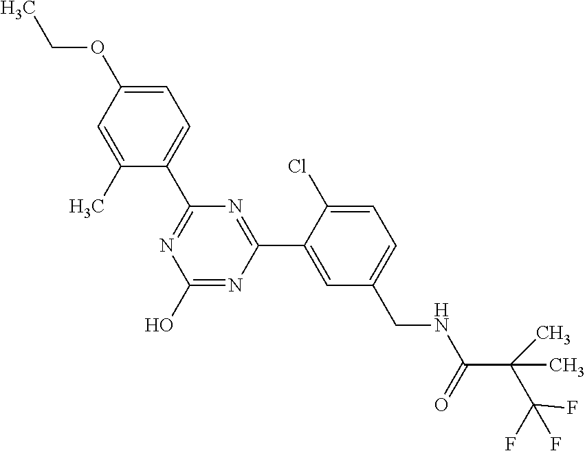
C1(C2=NC(O)=NC(C3=CC(CNC(C(C(F)(F)F)(C)C)=O)=CC=C3Cl)=N2)=CC=C(OCC)C=C1C
